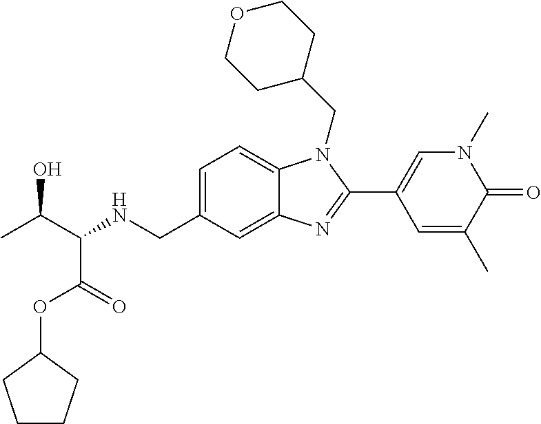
CC(C(NCC1=CC=C2C(=C1)N=C(C1=CN(C)C(=O)C(C)=C1)N2CC1CCOCC1)C(OC1CCCC1)=O)O
